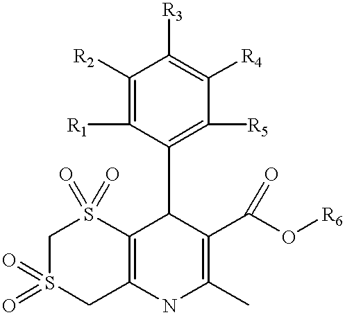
C12=C(C(C3=C([R5])C([R4])=C([R3])C([R2])=C3[R1])C(C(O[R6])=O)=C(C)N1)S(=O)(=O)CS(=O)(=O)C2
